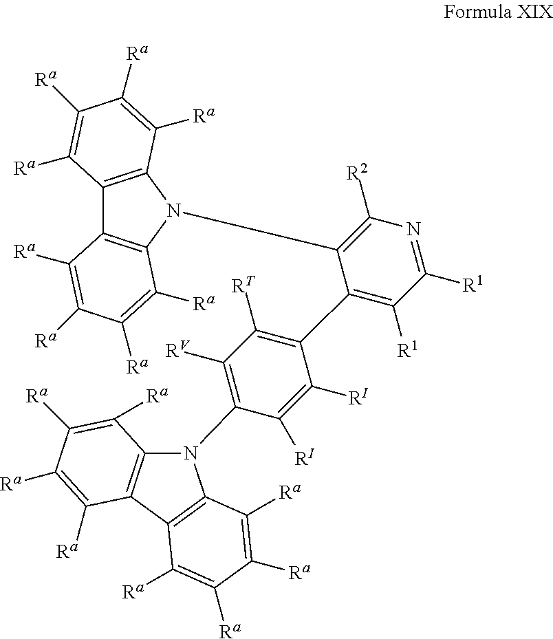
[RI]C1=C([RI])C(C2=C([R1])C([R1])=NC([R2])=C2N2C3=C(C4=C2C([Ra])=C([Ra])C([Ra])=C4[Ra])C([Ra])=C([Ra])C([Ra])=C3[Ra])=C([RT])C([RV])=C1N1C2=C(C3=C1C([Ra])=C([Ra])C([Ra])=C3[Ra])C([Ra])=C([Ra])C([Ra])=C2[Ra]
